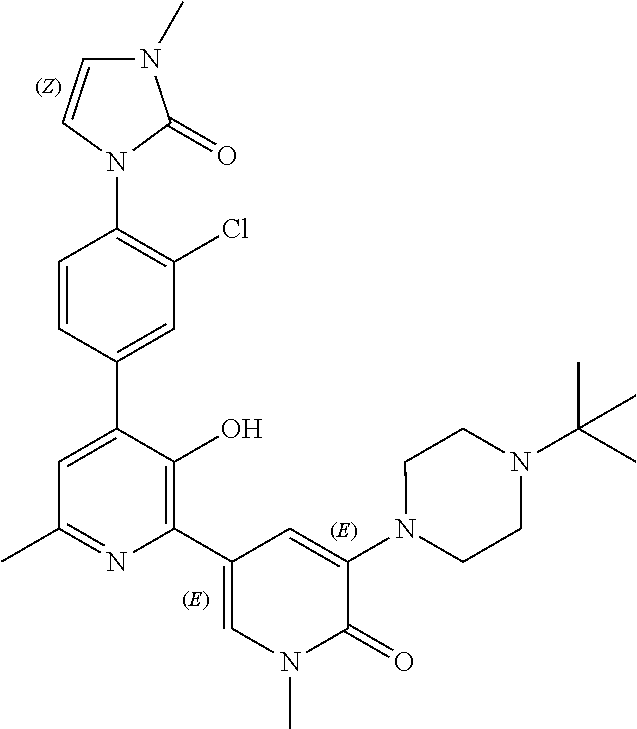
N1(C2=C(Cl)C=C(C3=CC(C)=NC(C4=CN(C)C(=O)C(N5CCN(C(C)(C)C)CC5)=C4)=C3O)C=C2)C(=O)N(C)C=C1
